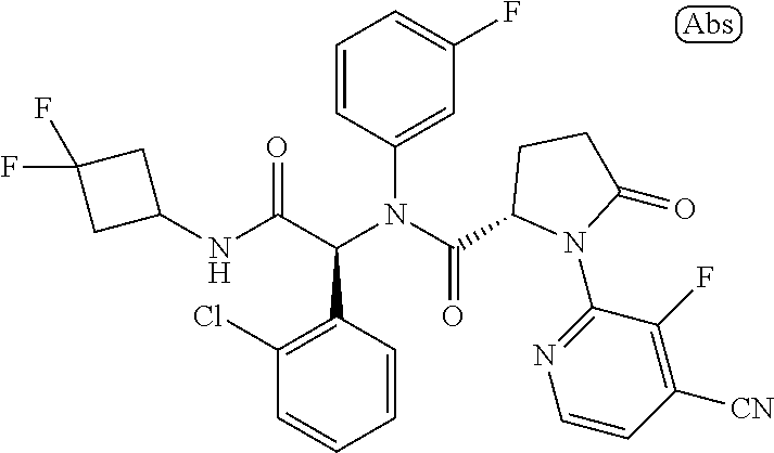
N(C(C(N(C(=O)C1N(C2=NC=CC([CN])=C2F)C(=O)CC1)C1=CC(F)=CC=C1)C1=C(Cl)C=CC=C1)=O)C1CC(F)(F)C1
